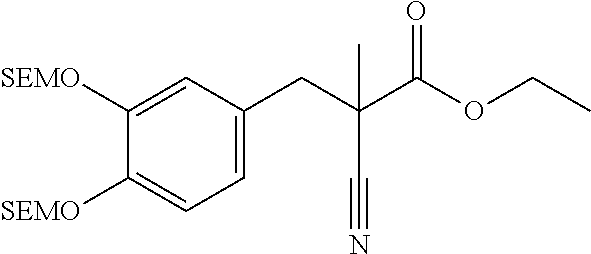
C1([SEMO])=CC=C(CC(C#N)(C(=O)OCC)C)C=C1[SEMO]
